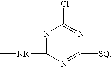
N1=C([NR]C)N=C([SQ])N=C1Cl
